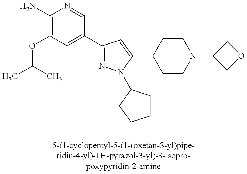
C1(N)=C(OC(C)C)C=C(C2=NN(C3CCCC3)C(C3CCN(C4COC4)CC3)=C2)C=N1
